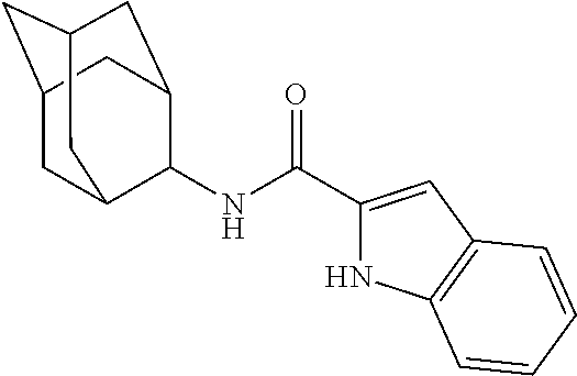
N(C(C1=CC2=C(N1)C=CC=C2)=O)C1C2CC3CC(CC1C3)C2
